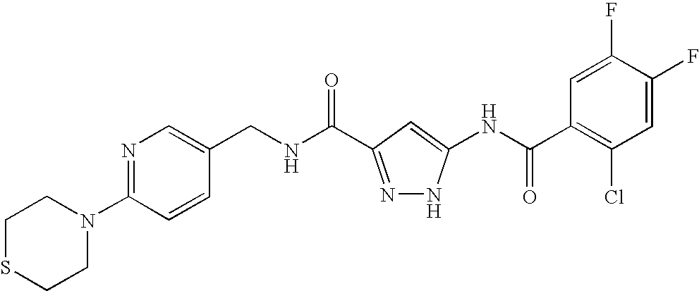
C1(CNC(=O)C2=NNC(NC(C3=C(Cl)C=C(F)C(F)=C3)=O)=C2)=CN=C(N2CCSCC2)C=C1
